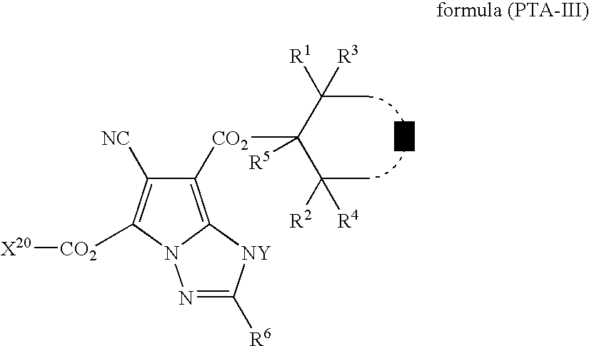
C1([CO2]C(C(C)([R3])[R1])(C(C)([R4])[R2])[R5])=C2N(C([CO2][X20])=C1[NC])N=C([R6])[NY]2
